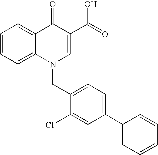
C12=CC=CC=C1C(=O)C(C(=O)O)=CN2CC1=CC=C(C2=CC=CC=C2)C=C1Cl
